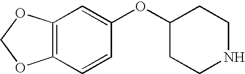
C12=C(C=CC(OC3CCNCC3)=C1)OCO2
